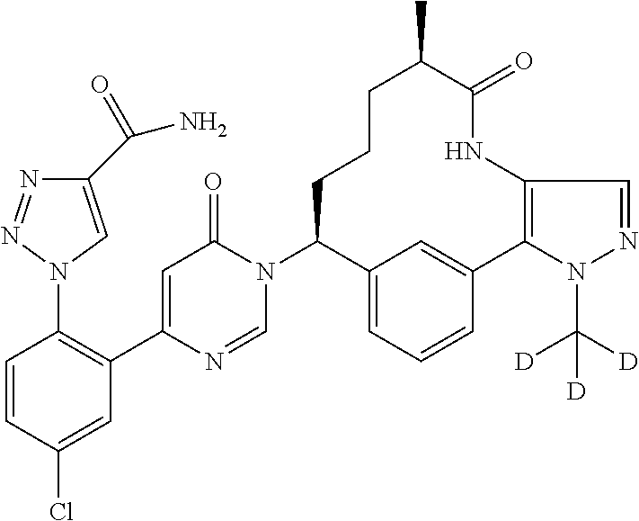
C12=C(C3=CC(=CC=C3)C(N3C(=O)C=C(C4=C(N5N=NC(C(N)=O)=C5)C=CC(Cl)=C4)N=C3)CCCC(C)C(=O)N1)N(C([D])([D])[D])N=C2
